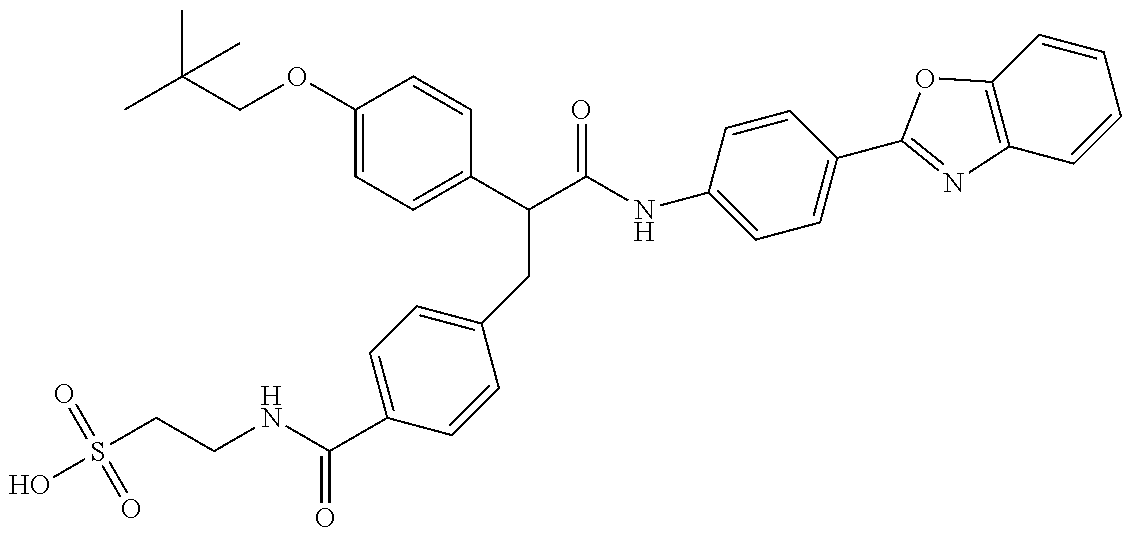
S(CCNC(C1=CC=C(CC(C(NC2=CC=C(C3=NC4=C(C=CC=C4)O3)C=C2)=O)C2=CC=C(OCC(C)(C)C)C=C2)C=C1)=O)(=O)(=O)O
